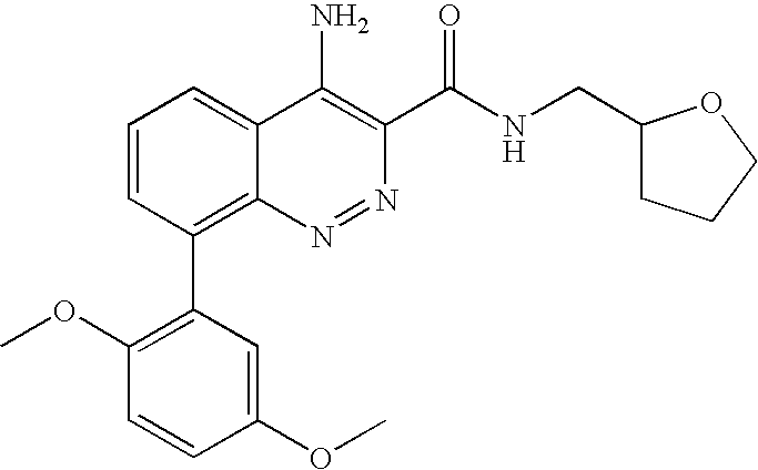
C1(C2=C3C(=CC=C2)C(N)=C(C(NCC2CCCO2)=O)N=N3)=C(OC)C=CC(OC)=C1
